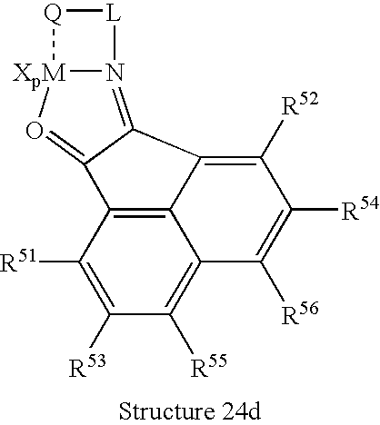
C12=C3C([R51])=C([R53])C([R55])=C1C([R56])=C([R54])C([R52])=C2C1=N2[XpM](O=C31)[Q][L]2
